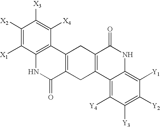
C1([X2])=C([X1])C2=C(C([X4])=C1[X3])C1=C(C(=O)N2)CC2=C(C1)C(=O)NC1=C([Y1])C([Y2])=C([Y3])C([Y4])=C21
